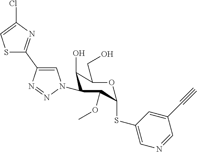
ClC1=CSC(C2=CN(C3C(O)C(CO)OC(SC4=CN=CC(C#C)=C4)C3OC)N=N2)=N1
